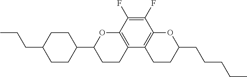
C1(F)=C(F)C2=C(C3=C1OC(CCCCC)CC3)CCC(C1CCC(CCC)CC1)O2
